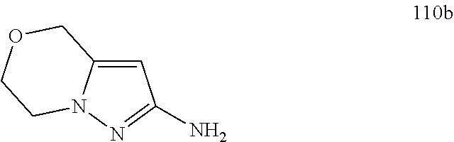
C1=C2N(N=C1N)CCOC2
